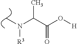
C(C(O[H])=O)(N(C)[R3])C
